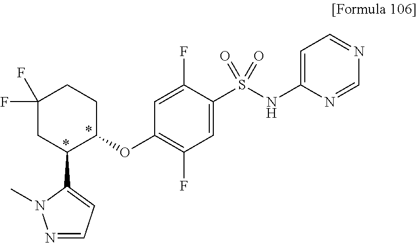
C1(F)(F)CC(C2=CC=NN2C)C(OC2=C(F)C=C(S(NC3=CC=NC=N3)(=O)=O)C(F)=C2)CC1
